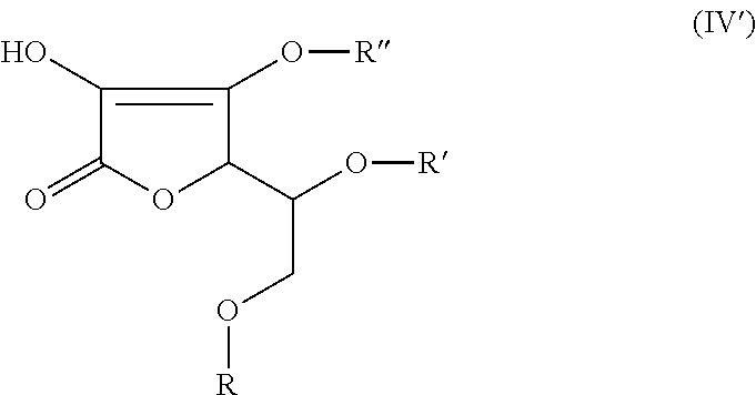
C1(O)=C(O[R])C(C(CO[R])O[R])OC1=O
